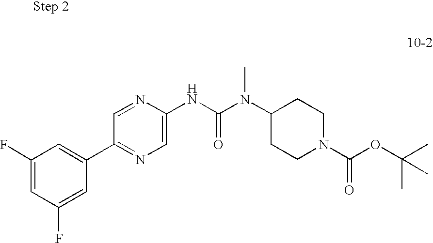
C1(C2=CC(F)=CC(F)=C2)=NC=C(NC(N(C)C2CCN(C(OC(C)(C)C)=O)CC2)=O)N=C1
